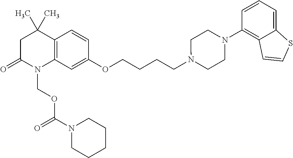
C1C(=O)N(COC(=O)N2CCCCC2)C2=C(C1(C)C)C=CC(OCCCCN1CCN(C3=C4C(=CC=C3)SC=C4)CC1)=C2
